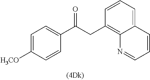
C1=CC=C2C(=C1CC(=O)C1=CC=C([H3CO])C=C1)N=CC=C2
